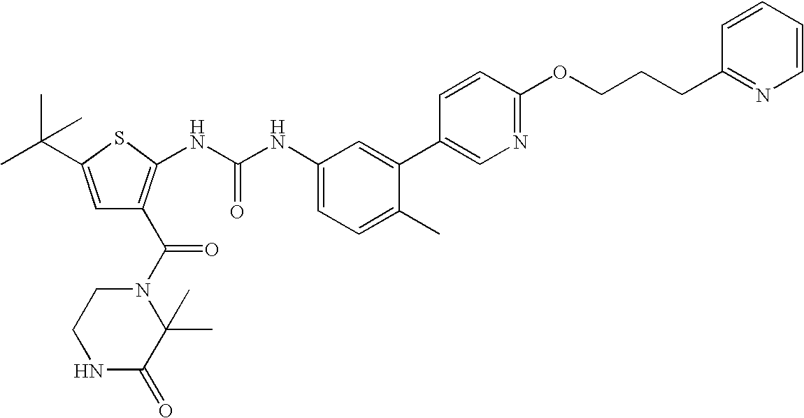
N1C(=O)C(C)(C)N(C(=O)C2=C(NC(NC3=CC=C(C)C(C4=CN=C(OCCCC5=NC=CC=C5)C=C4)=C3)=O)SC(C(C)(C)C)=C2)CC1
